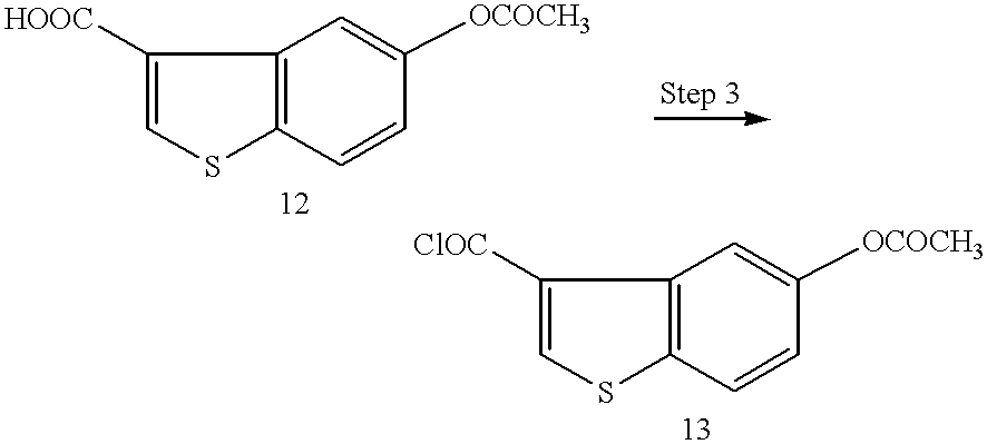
C12=C(C=CC([OCOCH3])=C1)SC=C2[HOOC].C12=C(C=CC([OCOCH3])=C1)SC=C2[ClOC]
